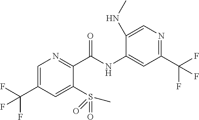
C1=C(C(F)(F)F)C=C(S(C)(=O)=O)C(C(NC2=CC(C(F)(F)F)=NC=C2NC)=O)=N1
